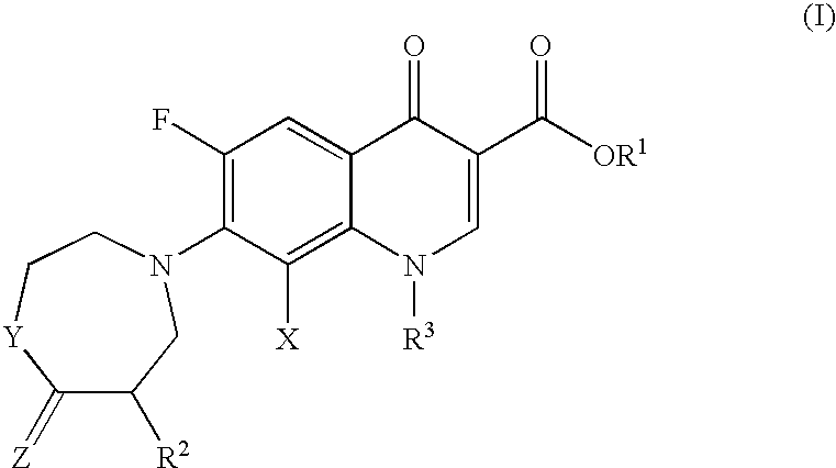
C1(=[Z])C([R2])CN(C2=C(F)C=C3C(=C2[X])N([R3])C=C(C(=O)[OR1])C3=O)CC[Y]1
